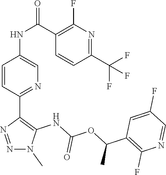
N1=NC(C2=NC=C(NC(C3=C(F)N=C(C(F)(F)F)C=C3)=O)C=C2)=C(NC(OC(C2=C(F)N=CC(F)=C2)C)=O)N1C
